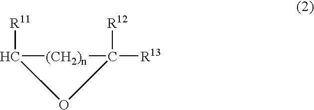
C1([R11])[(CH2)n]C([R13])([R12])O1
